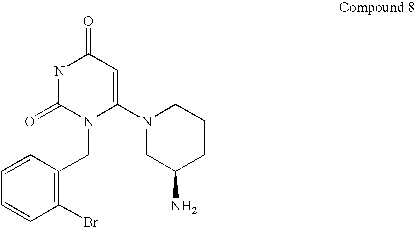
C1=CC=CC(Br)=C1CN1C(N2CC(N)CCC2)=CC(=O)NC1=O
